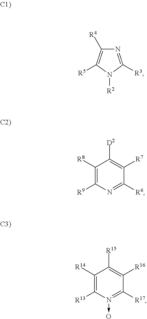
C1([R4])=C([R5])N([R2])C([R3])=N1.C1([R8])=C([R9])N=C([R6])C([R7])=C1[D2].C1([R14])=C([R13])N(->O)=C([R17])C([R16])=C1[R15]
